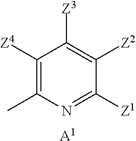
C1([Z4])=C(C)N=C([Z1])C([Z2])=C1[Z3].[A1]
